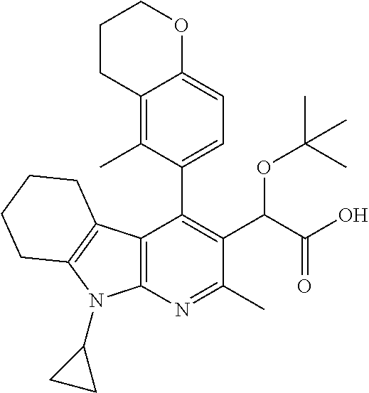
C12=C(N=C(C)C(C(OC(C)(C)C)C(O)=O)=C1C1=CC=C3C(=C1C)CCCO3)N(C1CC1)C1=C2CCCC1
